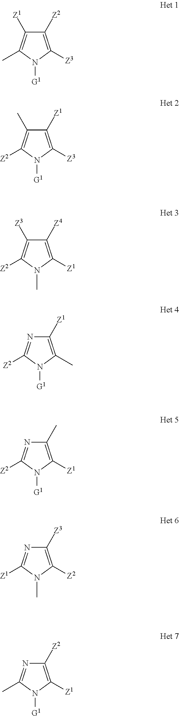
C1([Z2])=C([Z3])N([G1])C(C)=C1[Z1].C1([Z1])=C([Z3])N([G1])C([Z2])=C1C.C1([Z4])=C([Z1])N(C)C([Z2])=C1[Z3].C1([Z1])=C(C)N([G1])C([Z2])=N1.C1(C)=C([Z1])N([G1])C([Z2])=N1.C1([Z3])=C([Z2])N(C)C([Z1])=N1.C1([Z2])=C([Z1])N([G1])C(C)=N1
